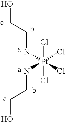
Cl[Pt](Cl)(Cl)(Cl)(NCCO)NCCO
